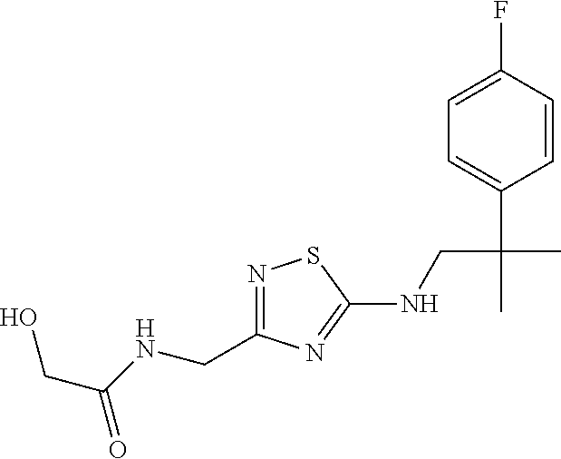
N1=C(CNC(CO)=O)N=C(NCC(C)(C2=CC=C(F)C=C2)C)S1
